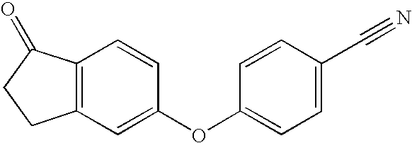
C12=C(C=C(OC3=CC=C(C#N)C=C3)C=C1)CCC2=O
